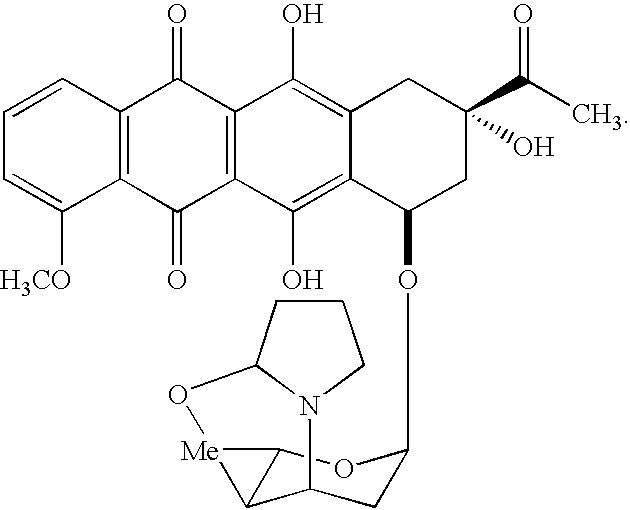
C1=CC2=C(C([H3CO])=C1)C(=O)C1=C(C2=O)C(O)=C2C(=C1O)C(OC1CC3C4C(O1)[Me]4OC1CCCN31)CC(C(C)=O)(O)C2
